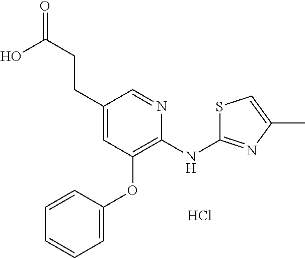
C1(CCC(O)=O)=CC(OC2=CC=CC=C2)=C(NC2=NC(C)=CS2)N=C1.Cl
